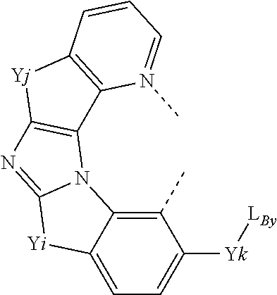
C1=C2C(=C(C)C([Yk][LBy])=C1)N1C(=NC3=C1C1=C([Yj]3)C=CC=N1C)[Yi]2
